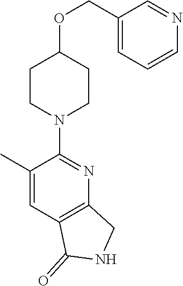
C1(COC2CCN(C3=NC4=C(C=C3C)C(=O)NC4)CC2)=CC=CN=C1
